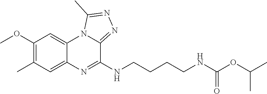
C1(OC)=C(C)C=C2C(=C1)N1C(=NN=C1C)C(NCCCCNC(OC(C)C)=O)=N2
